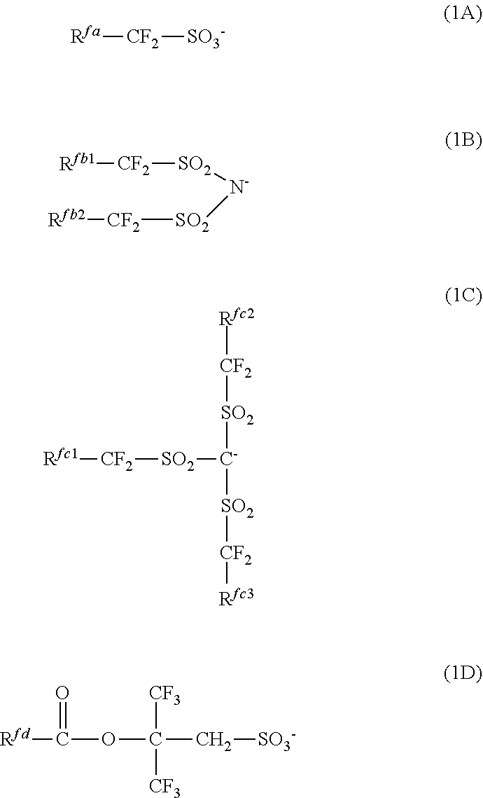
[Rfa][CF2][SO3-].[Rfb1][CF2][SO2][N-][SO2][CF2][Rfb2].[Rfc1][CF2][SO2][C-]([SO2][CF2][Rfc3])[SO2][CF2][Rfc2].[Rfd]C(=O)OC(C[SO3-])([CF3])[CF3]
